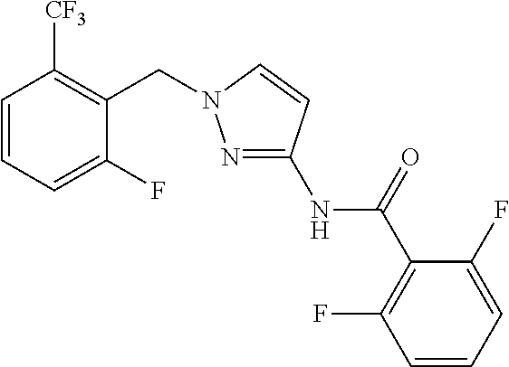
C1=CC=C(F)C(CN2N=C(NC(C3=C(F)C=CC=C3F)=O)C=C2)=C1[CF3]
